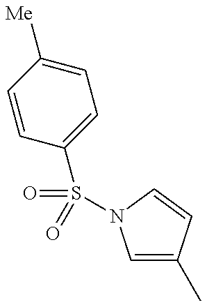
C1=C(C)C=CN1S(=O)(=O)C1=CC=C([Me])C=C1
